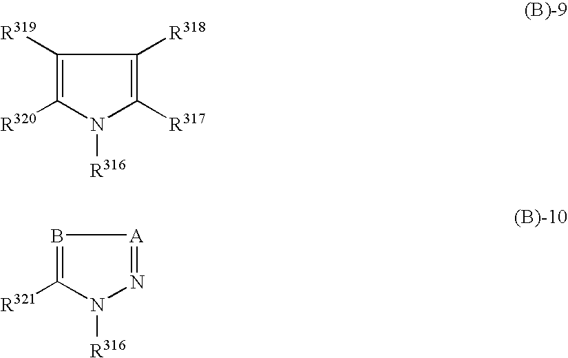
C1([R319])=C([R320])N([R316])C([R317])=C1[R318].B1=C([R321])N([R316])N=[A]1
